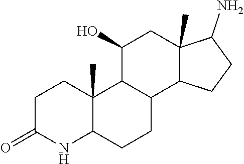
C1C(=O)NC2C(C)(C1)C1C(CC2)C2C(C)(CC1O)C(N)CC2
